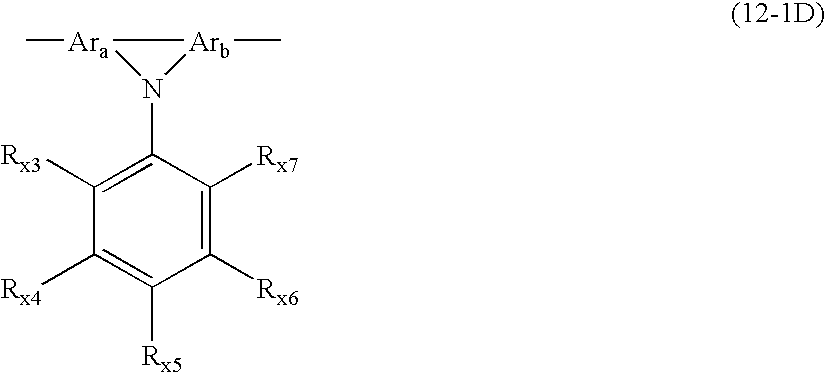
[Ara]1(C)N(C2=C([Rx3])C([Rx4])=C([Rx5])C([Rx6])=C2[Rx7])[Arb]1C
